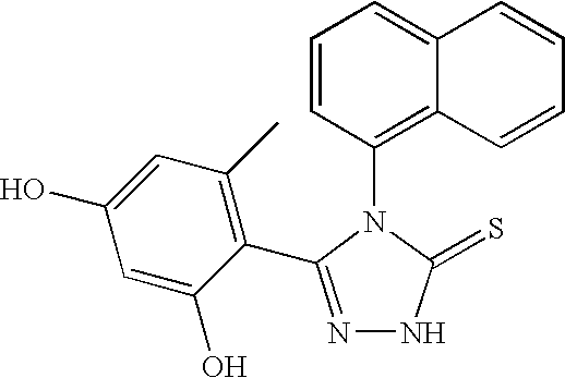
C1=CC(N2C(=S)NN=C2C2=C(C)C=C(O)C=C2O)=C2C(=C1)C=CC=C2
